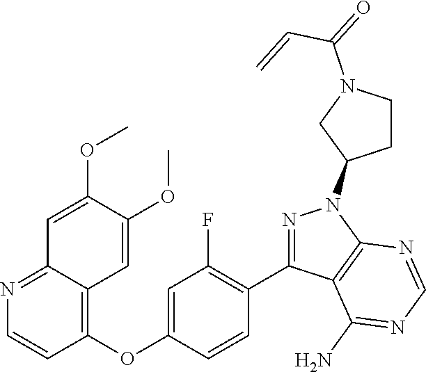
N1=C2C(=C(OC3=CC(F)=C(C4=NN(C5CCN(C(=O)C=C)C5)C5=C4C(N)=NC=N5)C=C3)C=C1)C=C(OC)C(OC)=C2
